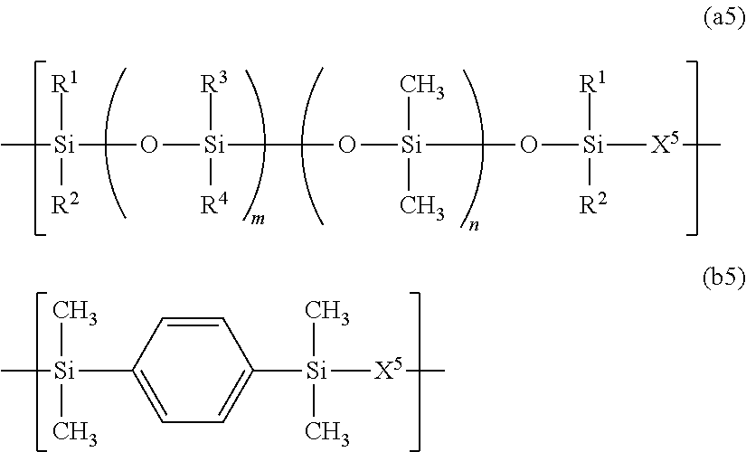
C[Si]([R1])([R2])O[Si]([R4])([R3])O[Si](C)(C)O[Si]([R1])([R2])[X5]C.C[Si](C)(C)C1=CC=C([Si](C)(C)[X5]C)C=C1
